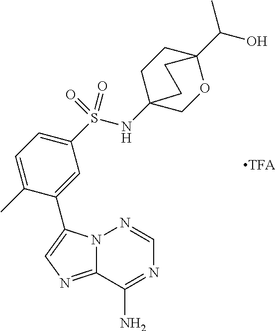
N12C(=NC=C1C1=CC(S(NC34CCC(C(O)C)(OC3)CC4)(=O)=O)=CC=C1C)C(N)=NC=N2
